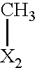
C[X2]
